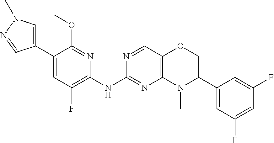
C1(C2=CN(C)N=C2)=CC(F)=C(NC2=NC3=C(C=N2)OCC(C2=CC(F)=CC(F)=C2)N3C)N=C1OC
